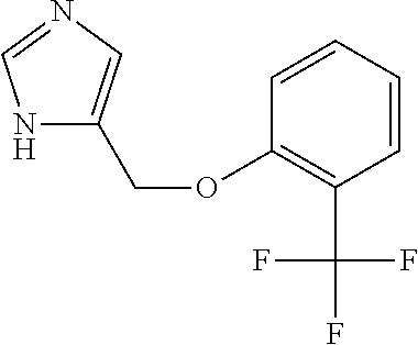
N1=CNC(COC2=C(C(F)(F)F)C=CC=C2)=C1
